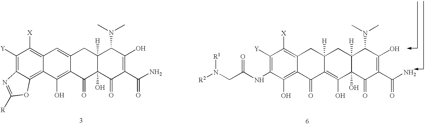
C1([Y])=C2C(=C3C(=C1[X])C=C1C(=C3O)C(=O)C3(O)C([H])(C1)C(N(C)C)C(O)=C(C(N)=O)C3=O)OC([R])=N2.C1([Y])=C(NC(CN([R2])[R1])=O)C(O)=C2C(=C1[X])CC1([H])C(=C(O)C3(O)C([H])(C1)C(N(C)C)C(O)=C(C(N)=O)C3=O)C2=O
